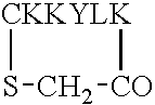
[CKKYLK]1SC[CO]1
